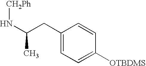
C1(CC(N[CH2Ph])C)=CC=C([OTBDMS])C=C1
